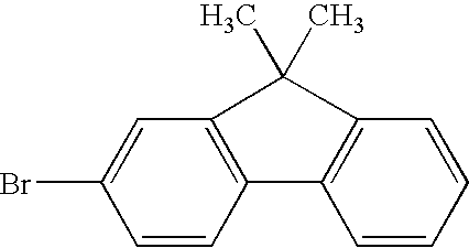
C1=C(Br)C=CC2=C1C(C)(C)C1=C2C=CC=C1
